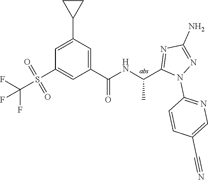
C1=C(C2CC2)C=C(C(=O)NC(C)C2=NC(N)=NN2C2=NC=C(C#N)C=C2)C=C1S(=O)(=O)C(F)(F)F
